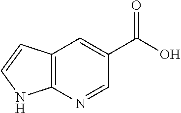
C12=C(N=CC(C(O)=O)=C1)NC=C2
